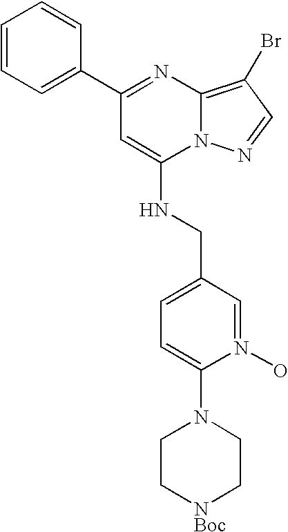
C1=CC=C(C2=NC3=C(Br)C=NN3C(NCC3=CC=C(N4CC[NBoc]CC4)N(O)=C3)=C2)C=C1
